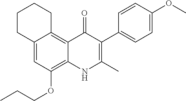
C12=CC(OCCC)=C3C(=C1CCCC2)C(=O)C(C1=CC=C(OC)C=C1)=C(C)N3
